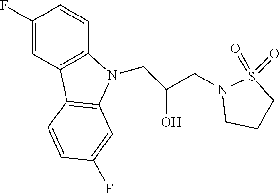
C1(F)=CC2=C(C=C1)N(CC(CN1CCCS1(=O)=O)O)C1=C2C=CC(F)=C1
